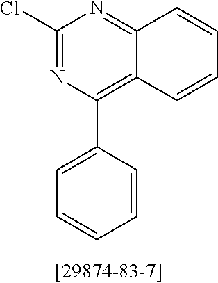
C1(Cl)=NC(C2=CC=CC=C2)=C2C(=N1)C=CC=C2
